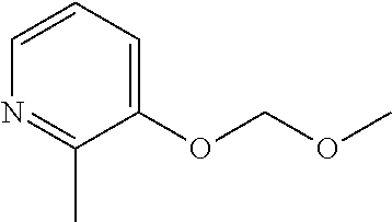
N1=C(C)C(OCOC)=CC=C1
